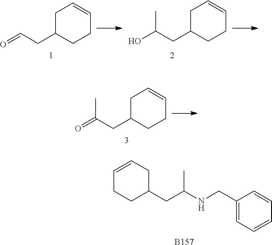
C1(CC=O)CCC=CC1.OC(CC1CCC=CC1)C.C1(CC(=O)C)CCC=CC1.C1=CCC(CC(NCC2=CC=CC=C2)C)CC1.[B157]
